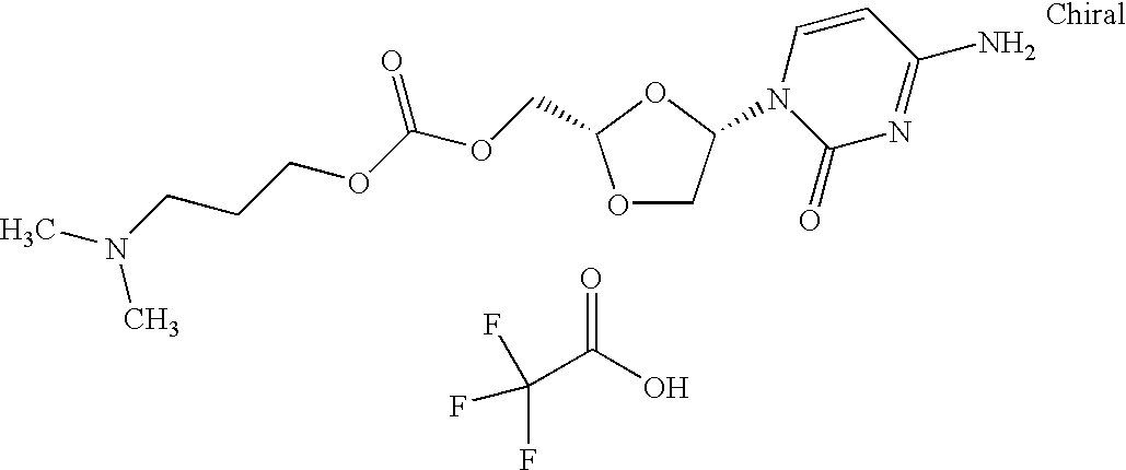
O1CC(N2C(=O)N=C(N)C=C2)OC1COC(OCCCN(C)C)=O.O=C(O)C(F)(F)F
